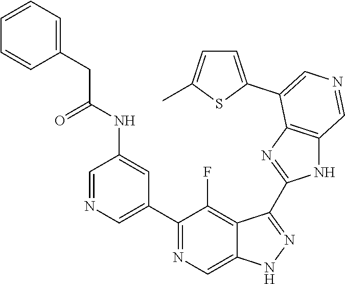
C1(C2=CN=CC(NC(=O)CC3=CC=CC=C3)=C2)=NC=C2C(=C1F)C(C1=NC3=C(N1)C=NC=C3C1=CC=C(C)S1)=NN2
